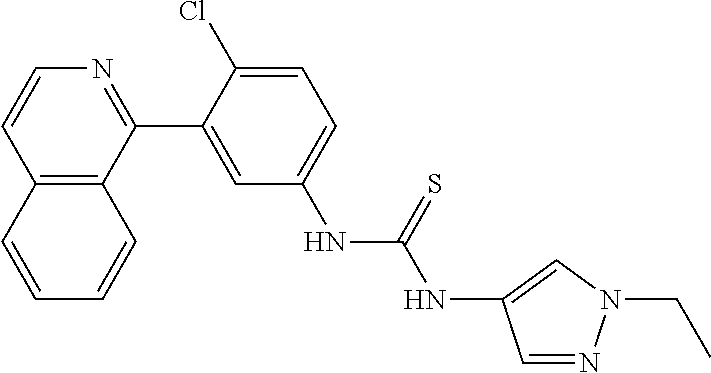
C12=C(C(C3=CC(NC(NC4=CN(CC)N=C4)=S)=CC=C3Cl)=NC=C1)C=CC=C2
